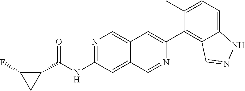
N1=C(NC(C2CC2F)=O)C=C2C(=C1)C=C(C1=C3C(=CC=C1C)NN=C3)N=C2
